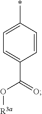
C1=C(*)C=CC(C(=O)O[R3a])=C1
